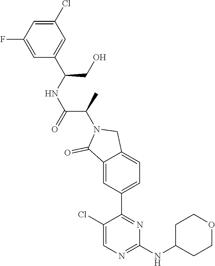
C1(NC2CCOCC2)=NC=C(Cl)C(C2=CC=C3C(=C2)C(=O)N(C(C)C(NC(CO)C2=CC(Cl)=CC(F)=C2)=O)C3)=N1
